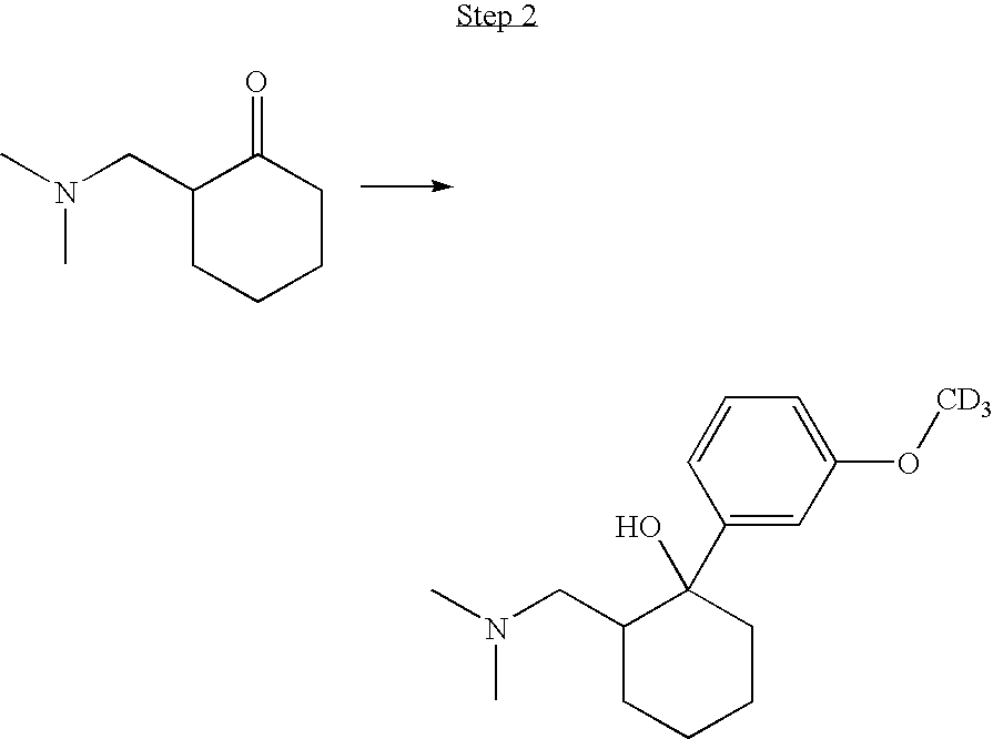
C1(CN(C)C)CCCCC1(O)C1=CC(O[CD3])=CC=C1.C1(CN(C)C)CCCCC1=O
